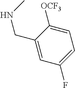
C1=C([OCF3])C(CNC)=CC(F)=C1
